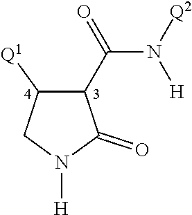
C1([Q1])C(C(=O)N([Q2])[H])C(=O)N([H])C1
